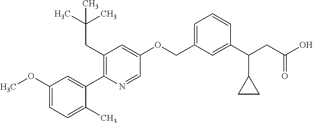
C1(OC)=CC=C(C)C(C2=C(CC(C)(C)C)C=C(OCC3=CC=CC(C(CC(O)=O)C4CC4)=C3)C=N2)=C1
